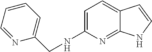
C1=C(NCC2=CC=CC=N2)N=C2C(=C1)C=CN2
